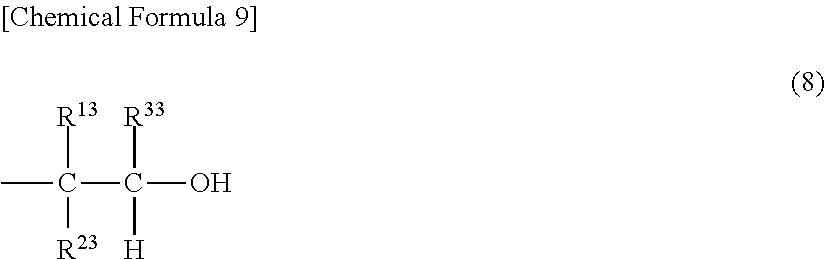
CC(C([R33])([H])O)([R13])[R23]
